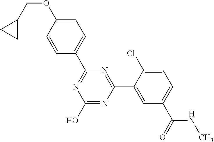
N1=C(C2=CC=C(OCC3CC3)C=C2)N=C(C2=CC(C(NC)=O)=CC=C2Cl)N=C1O
